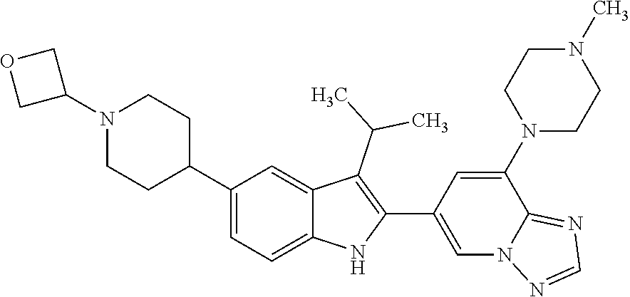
C1(C2CCN(C3COC3)CC2)=CC=C2C(=C1)C(C(C)C)=C(C1=CN3C(=NC=N3)C(N3CCN(C)CC3)=C1)N2
